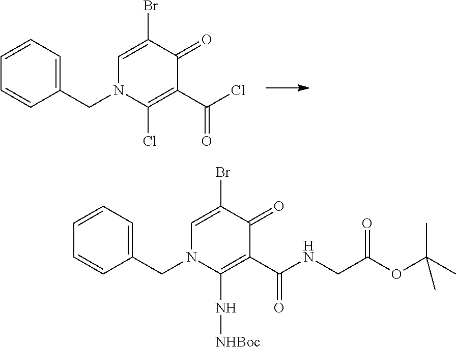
C1(CN2C=C(Br)C(=O)C(C(Cl)=O)=C2Cl)=CC=CC=C1.C1(CN2C=C(Br)C(=O)C(C(NCC(OC(C)(C)C)=O)=O)=C2N[NHBoc])=CC=CC=C1
